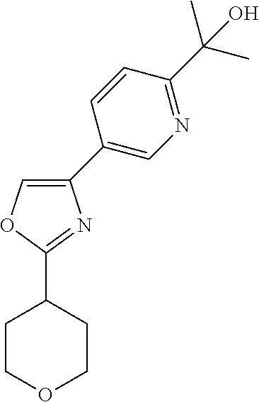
C1(C2=CN=C(C(C)(C)O)C=C2)=COC(C2CCOCC2)=N1
